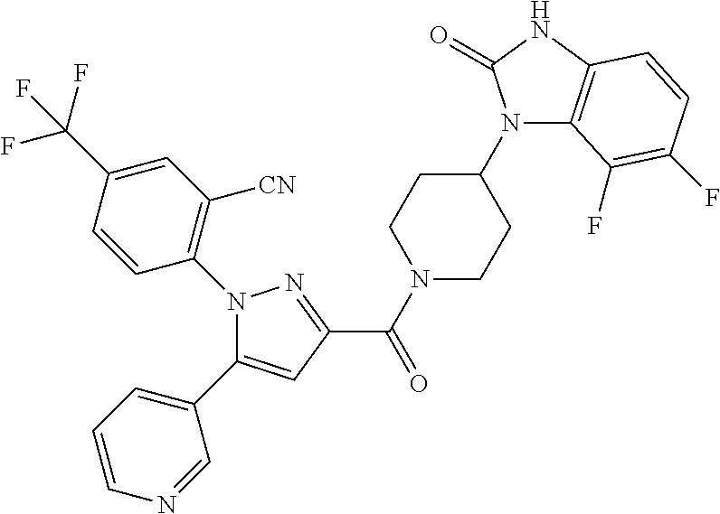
N1(C(C2=NN(C3=C([CN])C=C(C(F)(F)F)C=C3)C(C3=CC=CN=C3)=C2)=O)CCC(N2C3=C(NC2=O)C=CC(F)=C3F)CC1
